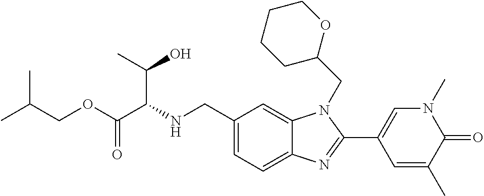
C1(CNC(C(OCC(C)C)=O)C(O)C)=CC=C2C(=C1)N(CC1OCCCC1)C(C1=CN(C)C(=O)C(C)=C1)=N2
